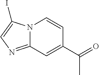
N12C(=NC=C1I)C=C(C(=O)C)C=C2
